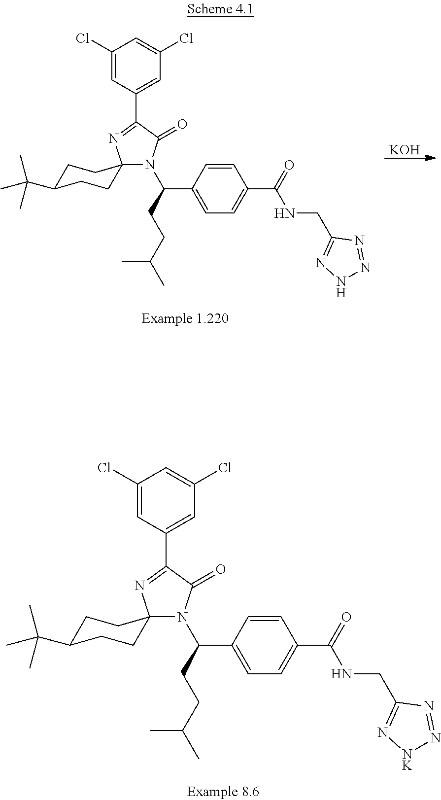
C1(Cl)=CC(C2=NC3(N(C(C4=CC=C(C(=O)NCC5=N[NK]N=N5)C=C4)CCC(C)C)C2=O)CCC(C(C)(C)C)CC3)=CC(Cl)=C1.[KOH].C1(Cl)=CC(C2=NC3(N(C(C4=CC=C(C(=O)NCC5=NNN=N5)C=C4)CCC(C)C)C2=O)CCC(C(C)(C)C)CC3)=CC(Cl)=C1
